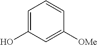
C1=C(O)C=C([OMe])C=C1
